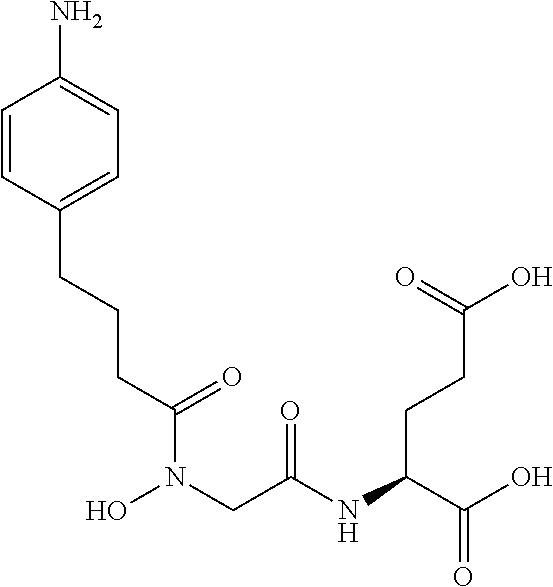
C1=CC(CCCC(N(CC(NC(C(O)=O)CCC(O)=O)=O)O)=O)=CC=C1N
